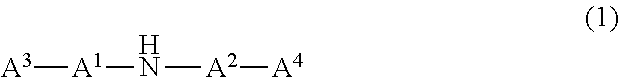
[A3][A1]N[A2][A4]
